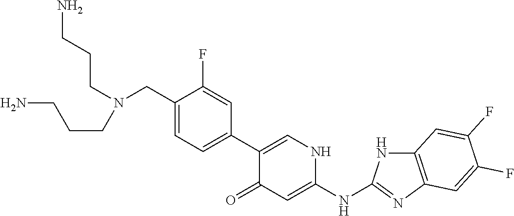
C1(CN(CCCN)CCCN)=CC=C(C2=CNC(NC3=NC4=C(N3)C=C(F)C(F)=C4)=CC2=O)C=C1F
